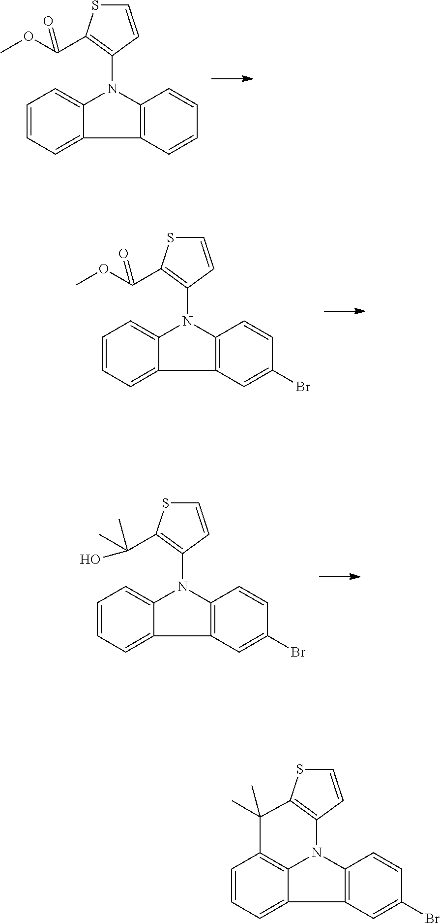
C1=CC(N2C3=CC=CC=C3C3=C2C=CC=C3)=C(C(OC)=O)S1.C1=CC(N2C3=CC=CC=C3C3=C2C=CC(Br)=C3)=C(C(OC)=O)S1.C1=CC(N2C3=CC=CC=C3C3=C2C=CC(Br)=C3)=C(C(C)(C)O)S1.C1=CC2=C(S1)C(C)(C)C1=C3N2C2=C(C3=CC=C1)C=C(Br)C=C2
